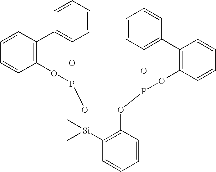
C1=CC=CC2=C1C1=C(C=CC=C1)OP(O[Si](C1=C(OP3OC4=C(C=CC=C4)C4=C(O3)C=CC=C4)C=CC=C1)(C)C)O2
